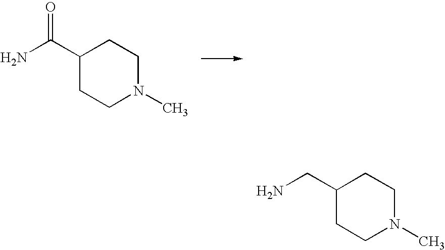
C1(C(=O)N)CCN(C)CC1.C1(CN)CCN(C)CC1
